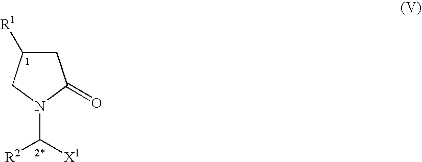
C1C([R1])CN(C([X1])[R2])C1=O
